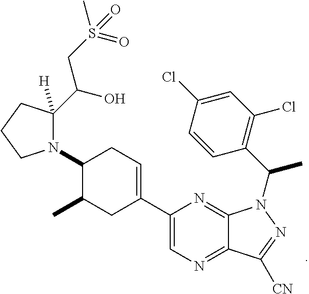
C1(N2C(C(CS(C)(=O)=O)O)([H])CCC2)C(C)CC(C2=CN=C3C(=N2)N(C(C2=C(Cl)C=C(Cl)C=C2)C)N=C3[CN])=CC1
